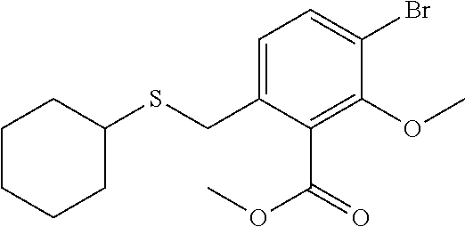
C1CCCC(SCC2=CC=C(Br)C(OC)=C2C(=O)OC)C1
